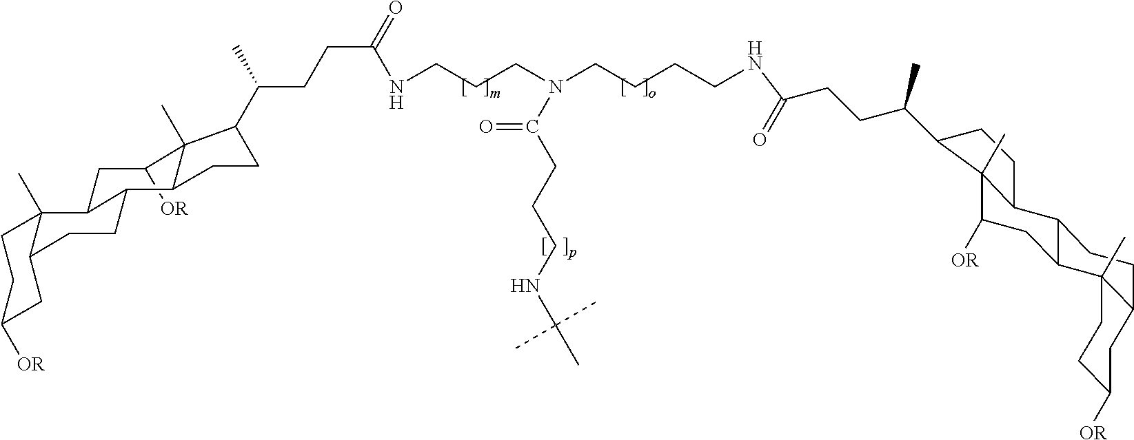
C1C2C(CC([OR])C3(C)C2CCC3C(CCC(=O)NCCCCN(CCCNC(CCC(C2C3(C)C([OR])CC4C5(C)CCC([OR])CC5CCC4C3CC2)C)=O)C(CCCNC(C)(C)C)=O)C)C2(C)C(C1)CC([OR])CC2
